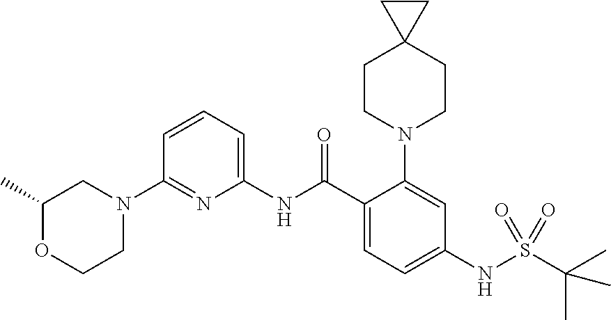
N1(C2=NC(NC(C3=CC=C(NS(C(C)(C)C)(=O)=O)C=C3N3CCC4(CC3)CC4)=O)=CC=C2)CC(C)OCC1
